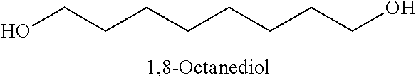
C(CCCCCCO)CO
